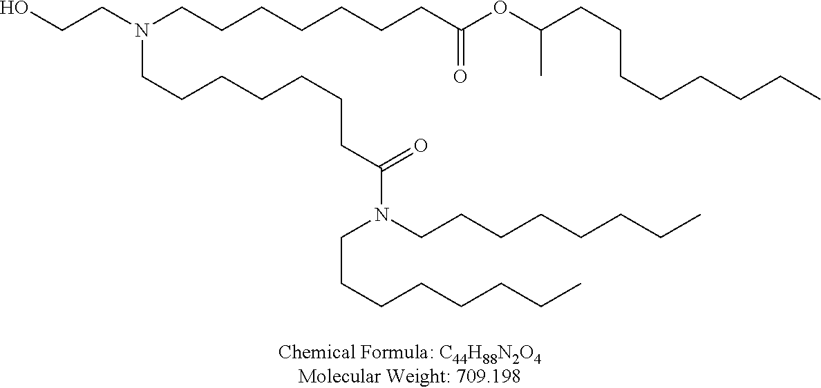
OCCN(CCCCCCCC(OC(CCCCCCCC)C)=O)CCCCCCCC(=O)N(CCCCCCCC)CCCCCCCC
